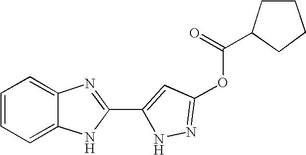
C1=C2C(=CC=C1)N=C(C1=CC(OC(C3CCCC3)=O)=NN1)N2
